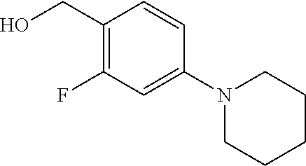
C1(CO)=C(F)C=C(N2CCCCC2)C=C1
